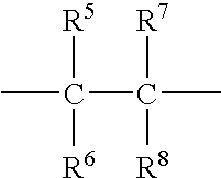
CC([R5])(C(C)([R8])[R7])[R6]
